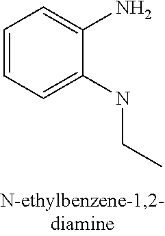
C1=CC=C(NCC)C(N)=C1
